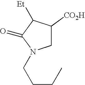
C1C([CO2H])C([Et])C(=O)N1CCCC
